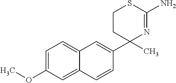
C12=CC(OC)=CC=C1C=C(C1(C)CCSC(N)=N1)C=C2
